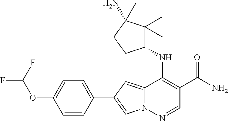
N12C(=CC(C3=CC=C(OC(F)F)C=C3)=C1)C(NC1C(C)(C)C(N)(C)CC1)=C(C(N)=O)C=N2
